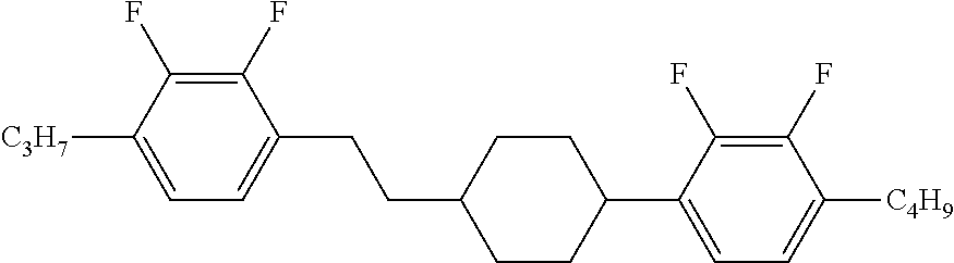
C1(F)=C(F)C([C3H7])=CC=C1CCC1CCC(C2=CC=C([C4H9])C(F)=C2F)CC1
